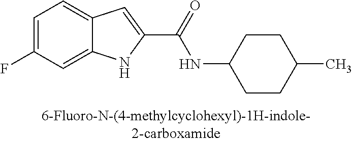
C12=CC(F)=CC=C1C=C(C(=O)NC1CCC(C)CC1)N2
